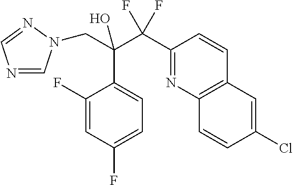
N1=CN(CC(C2=CC=C(F)C=C2F)(C(F)(F)C2=NC3=C(C=C2)C=C(Cl)C=C3)O)N=C1
